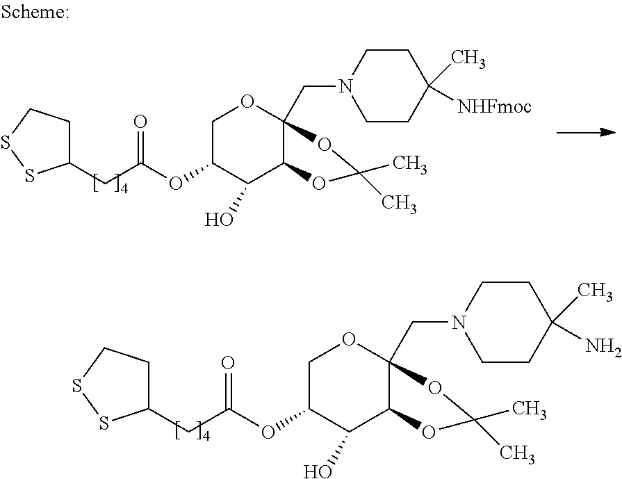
C1OC2(CN3CCC(C)(N)CC3)C(C(O)C1OC(CC1CCSS1)=O)OC(C)(C)O2.C1OC2(CN3CCC(C)([NHFmoc])CC3)C(C(O)C1OC(CC1CCSS1)=O)OC(C)(C)O2
